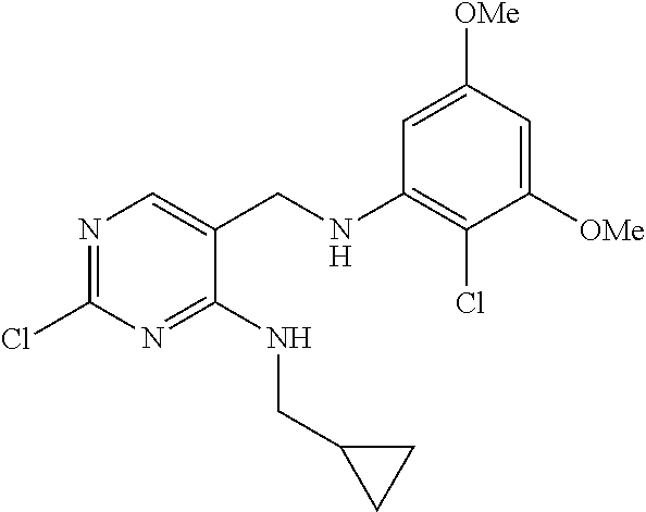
C1(Cl)=NC=C(CNC2=C(Cl)C([OMe])=CC([OMe])=C2)C(NCC2CC2)=N1
